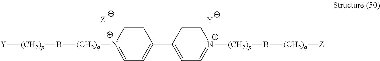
[Y][(CH2)p]B[(CH2)q][N+]1=CC=C(C2=CC=[N+]([(CH2)p]B[(CH2)q][Z])C=C2)C=C1.[Y]
